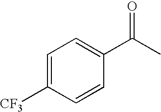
C1=C([CF3])C=CC(C(C)=O)=C1
